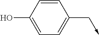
C1=CC(O)=CC=C1C->C
